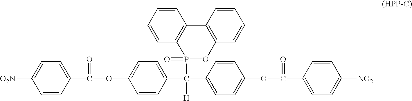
C1(C(OC2=CC=C(C(C3=CC=C(OC(C4=CC=C([NO2])C=C4)=O)C=C3)([H])P3(=O)OC4=C(C5=C3C=CC=C5)C=CC=C4)C=C2)=O)=CC=C([O2N])C=C1
